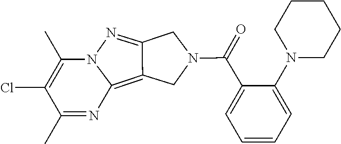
N12C(C)=C(Cl)C(C)=NC1=C1C(=N2)CN(C(=O)C2=CC=CC=C2N2CCCCC2)C1
